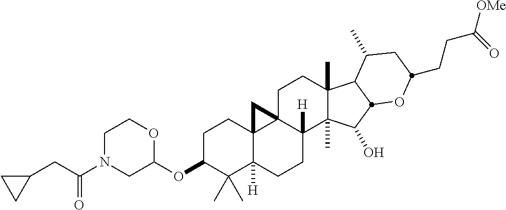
C(C(N1CC(OC2C(C)(C)C3([H])C4(CC2)C2(CCC5(C)C(C)(C(O)C6C5C(C)CC(CCC([OMe])=O)O6)C2([H])CC3)C4)OCC1)=O)C1CC1
